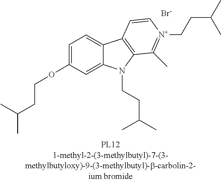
C12=CC(OCCC(C)C)=CC=C1C1=C(N2CCC(C)C)C(C)=[N+](CCC(C)C)C=C1.[Br-]
